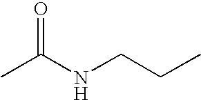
O=C(C)NCCC
